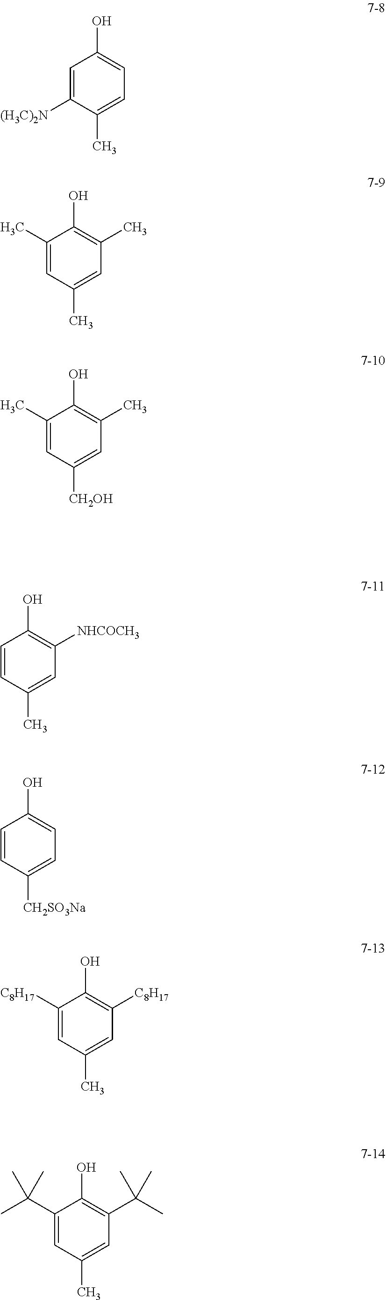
C1(O)=CC=C(C)C([(H3C)2N])=C1.C1(O)=C(C)C=C(C)C=C1C.C1(O)=C(C)C=C([CH2OH])C=C1C.C1(O)=C([C8H17])C=C(C)C=C1[C8H17].C1(O)=C(C(C)(C)C)C=C(C)C=C1C(C)(C)C.C1(O)=C([NHCOCH3])C=C(C)C=C1.C1(O)=CC=C([CH2SO3Na])C=C1
